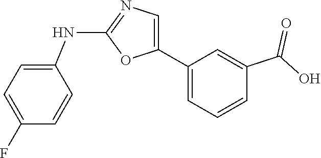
C1(NC2=CC=C(F)C=C2)=NC=C(C2=CC=CC(C(=O)O)=C2)O1
